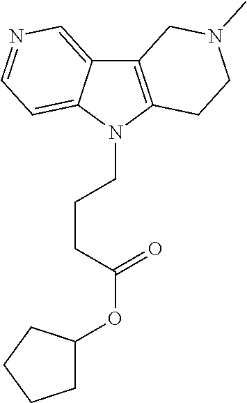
C12=C(N(CCCC(OC3CCCC3)=O)C3=CC=NC=C13)CCN(C)C2
